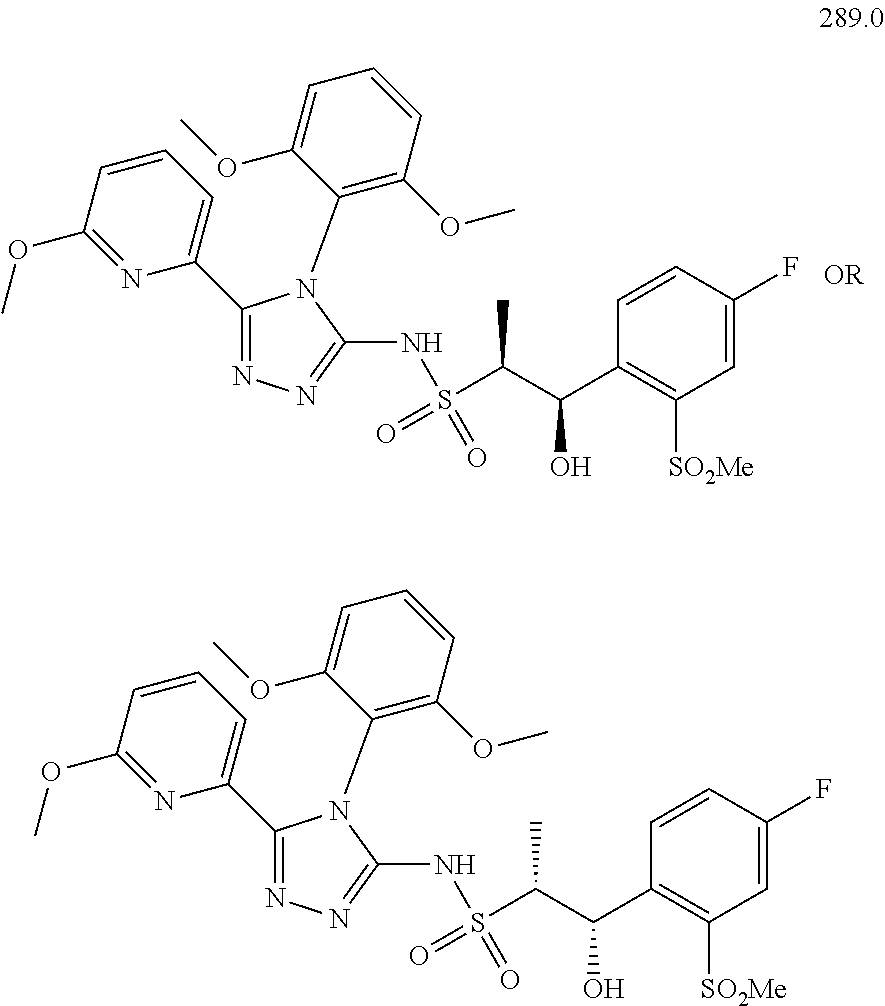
C1(C2=CC=CC(OC)=N2)=NN=C(NS(=O)(C(C(C2=C([SO2Me])C=C(F)C=C2)O)C)=O)N1C1=C(OC)C=CC=C1OC.C1(C2=CC=CC(OC)=N2)=NN=C(NS(=O)(C(C(C2=C([SO2Me])C=C(F)C=C2)O)C)=O)N1C1=C(OC)C=CC=C1OC
